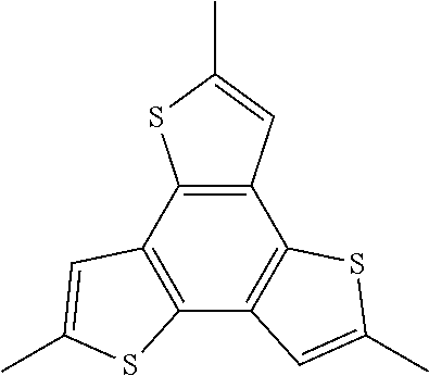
C12=C(C3=C(C4=C1C=C(C)S4)C=C(C)S3)C=C(C)S2
